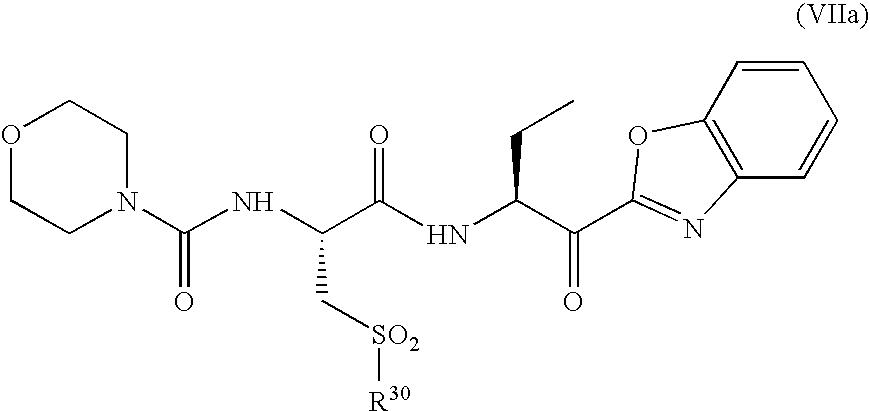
O1CCN(C(NC(C(NC(C(=O)C2=NC3=C(C=CC=C3)O2)CC)=O)C[SO2][R30])=O)CC1
